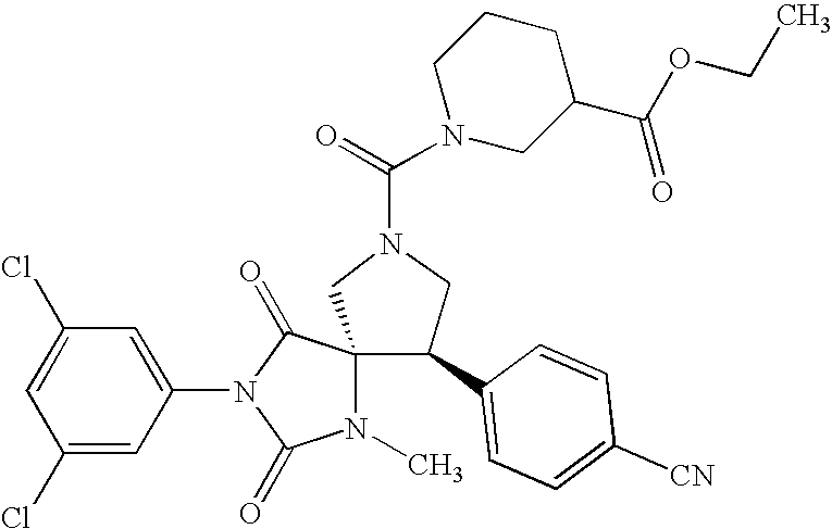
ClC1=CC(Cl)=CC(N2C(=O)C3(N(C)C2=O)CN(C(N2CC(C(OCC)=O)CCC2)=O)CC3C2=CC=C([CN])C=C2)=C1
